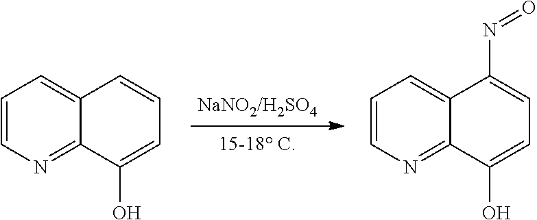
C1=CN=C2C(=C1)C=CC=C2O.C1=CN=C2C(=C1)C(N=O)=CC=C2O
